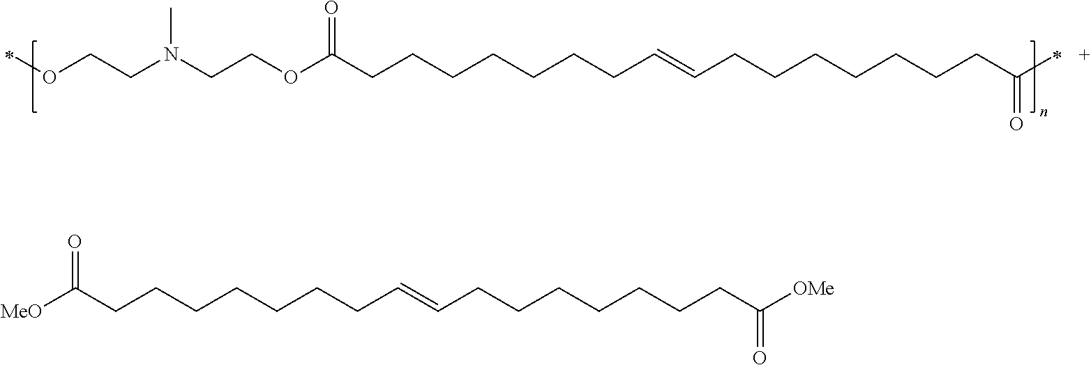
O(CCN(CCOC(CCCCCCCC=CCCCCCCCC(=O)C)=O)C)C.[MeO]C(CCCCCCCC=CCCCCCCCC([OMe])=O)=O
